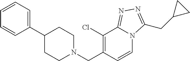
C1(C2=CC=CC=C2)CCN(CC2=C(Cl)C3=NN=C(CC4CC4)N3C=C2)CC1
